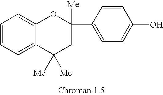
C1=CC=C2C(=C1)OC(C1=CC=C(O)C=C1)([Me])CC2([Me])[Me]
